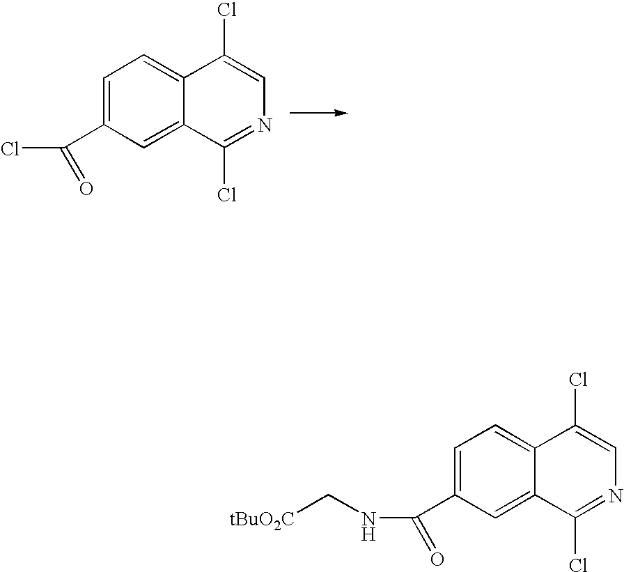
C1=C(C(Cl)=O)C=C2C(=C1)C(Cl)=CN=C2Cl.C1=C(C(NC[tBuO2C])=O)C=C2C(=C1)C(Cl)=CN=C2Cl
